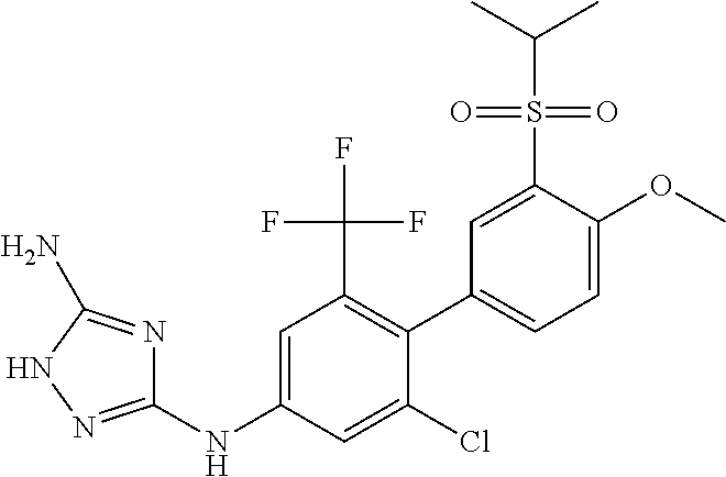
C1(NC2=CC(C(F)(F)F)=C(C3=CC=C(OC)C(S(C(C)C)(=O)=O)=C3)C(Cl)=C2)=NNC(N)=N1
